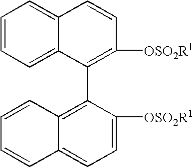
C1=CC=C2C(=C1)C=CC([OSO2R1])=C2C1=C2C(=CC=C1[OSO2R1])C=CC=C2
